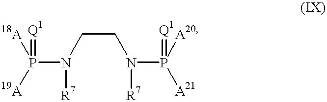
N(CCN(P([19A])([18A])=[Q1])[R7])(P([A21])([A20])=[Q1])[R7]
